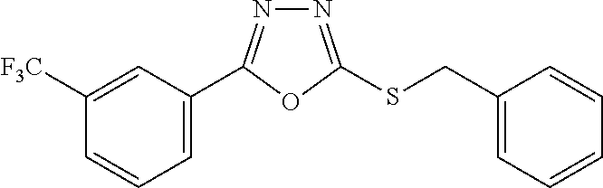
C1=C(C2=NN=C(SCC3=CC=CC=C3)O2)C=C([F3C])C=C1
